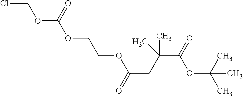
O(C(C)(C)C)C(C(CC(OCCOC(=O)OCCl)=O)(C)C)=O
